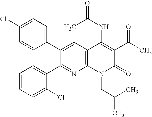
C1(Cl)=CC=C(C2=CC3=C(N=C2C2=CC=CC=C2Cl)N(CC(C)C)C(=O)C(C(C)=O)=C3NC(C)=O)C=C1
